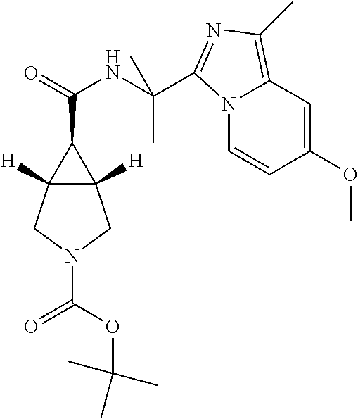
N12C=CC(OC)=CC1=C(C)N=C2C(NC(=O)C1C2([H])C1([H])CN(C(OC(C)(C)C)=O)C2)(C)C
